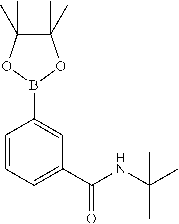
C1=CC=C(C(NC(C)(C)C)=O)C=C1B1OC(C)(C)C(C)(C)O1
